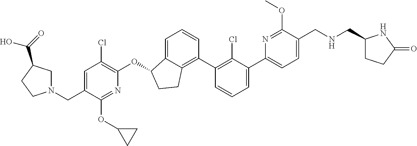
O(C1C2=CC=CC(C3=C(Cl)C(C4=CC=C(CNCC5CCC(=O)N5)C(OC)=N4)=CC=C3)=C2CC1)C1=C(Cl)C=C(CN2CC(C(=O)O)CC2)C(OC2CC2)=N1
